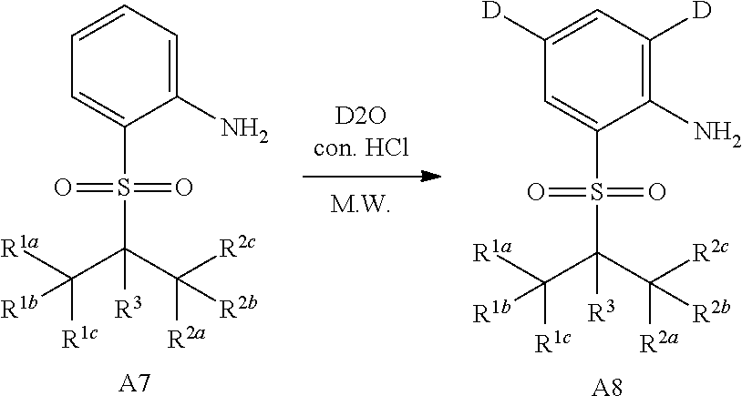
C1=C(N)C(S(C(C([R1c])([R1a])[R1b])(C([R2a])([R2c])[R2b])[R3])(=O)=O)=CC=C1.[A7].C1([D])=C(N)C(S(C(C([R1c])([R1a])[R1b])(C([R2a])([R2c])[R2b])[R3])(=O)=O)=CC([D])=C1.[A8]
